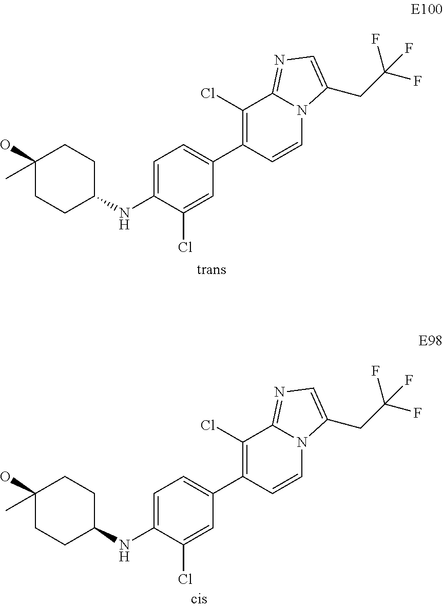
C1(O)(C)CCC(NC2=CC=C(C3=C(Cl)C4=NC=C(CC(F)(F)F)N4C=C3)C=C2Cl)CC1.C1(O)(C)CCC(NC2=CC=C(C3=C(Cl)C4=NC=C(CC(F)(F)F)N4C=C3)C=C2Cl)CC1
